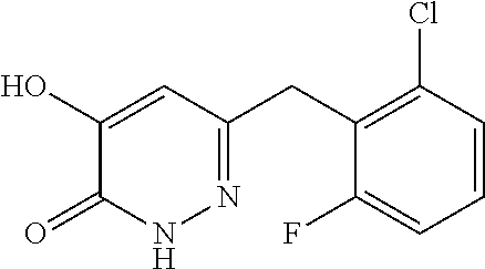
C1=CC(Cl)=C(CC2=NNC(=O)C(O)=C2)C(F)=C1
